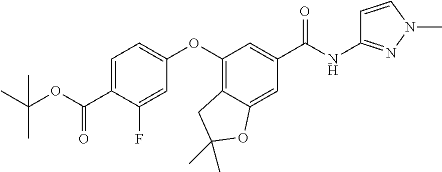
C1=C(C(OC(C)(C)C)=O)C(F)=CC(OC2=C3C(=CC(C(NC4=NN(C)C=C4)=O)=C2)OC(C)(C)C3)=C1
